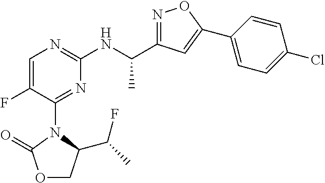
N1=C(C(NC2=NC=C(F)C(N3C(C(C)F)COC3=O)=N2)C)C=C(C2=CC=C(Cl)C=C2)O1
